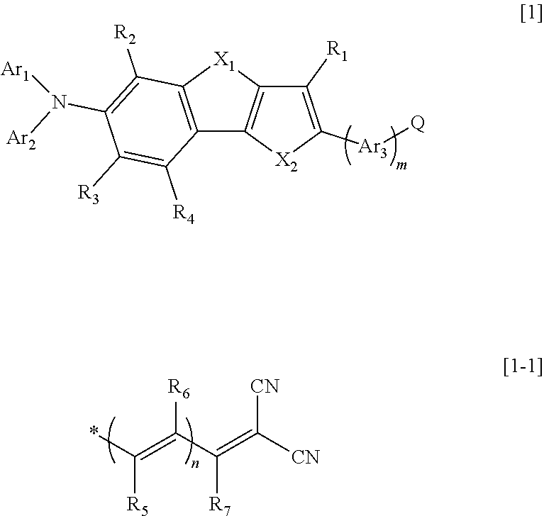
C12=C([X1]C3=C1[X2]C([Ar3][Q])=C3[R1])C([R2])=C(N([Ar2])[Ar1])C([R3])=C2[R4].[R6]C(C(=C([CN])[CN])[R7])=C(*)[R5]
